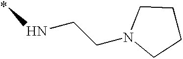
N(CCN1CCCC1)C
